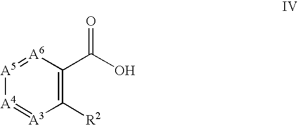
[A6]1=[A5][A4]=[A3]C([R2])=C1C(O)=O
